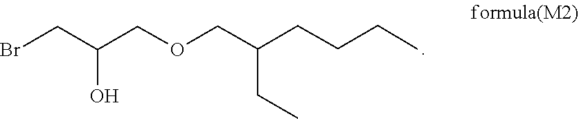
C(CCC)C(COCC(O)CBr)CC
